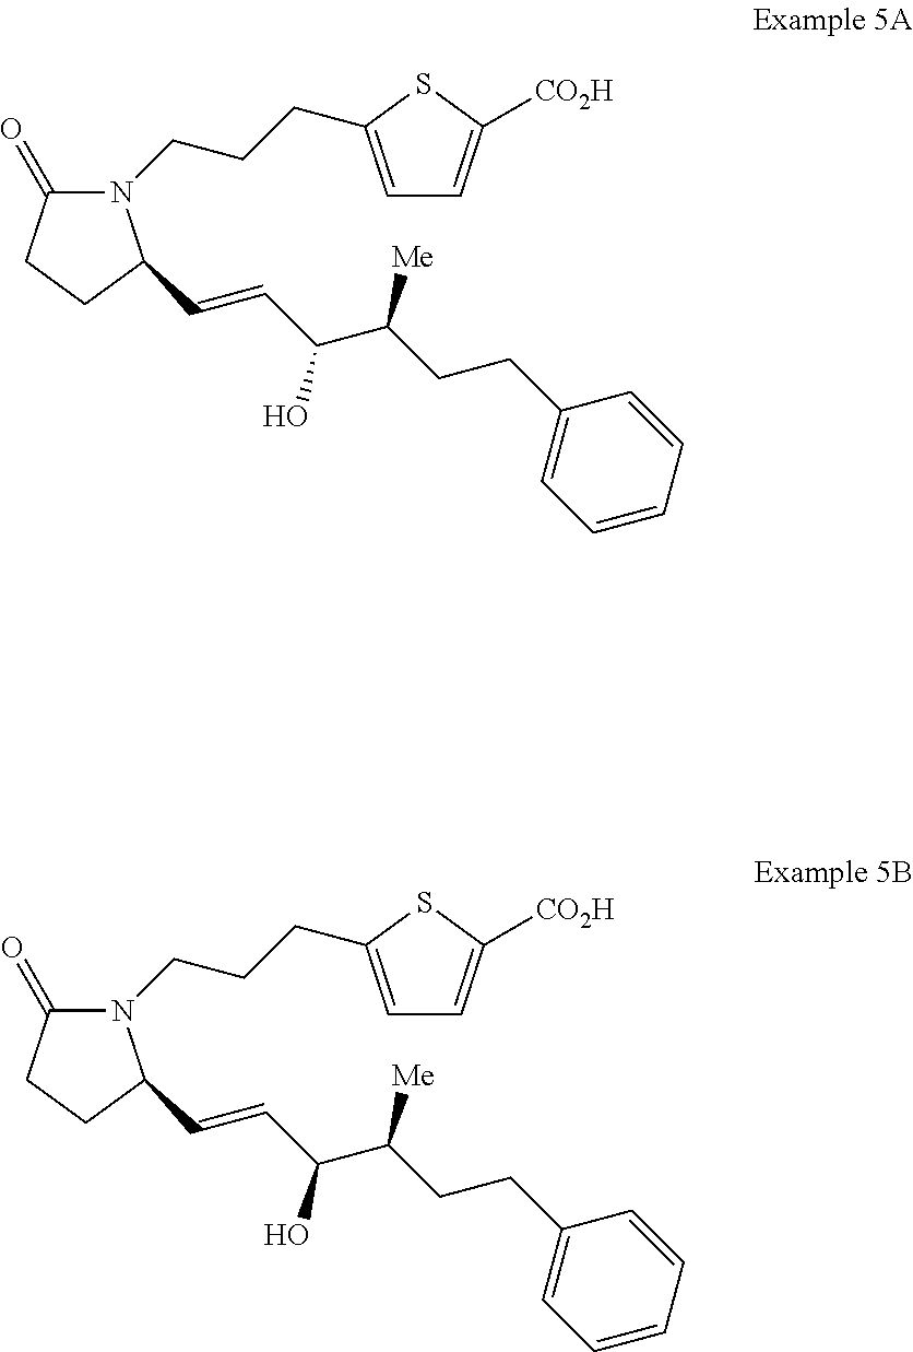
C(=CC(C(CCC1=CC=CC=C1)[Me])O)C1N(CCCC2=CC=C([CO2H])S2)C(=O)CC1.C(=CC(C(CCC1=CC=CC=C1)[Me])O)C1N(CCCC2=CC=C([CO2H])S2)C(=O)CC1
